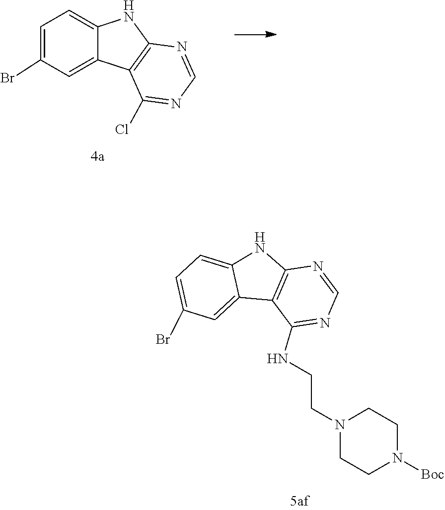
C1(Br)=CC=C2NC3=C(C2=C1)C(Cl)=NC=N3.C12=C(NC3=CC=C(Br)C=C13)N=CN=C2NCCN1CCN([Boc])CC1
